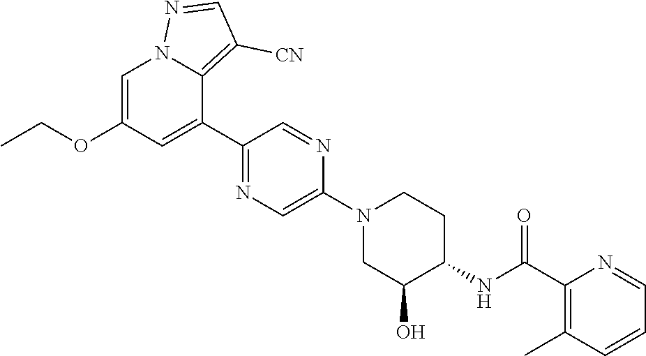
C1=C(OCC)C=C(C2=NC=C(N3CC(O)C(NC(C4=C(C)C=CC=N4)=O)CC3)N=C2)C2=C([CN])C=NN12
